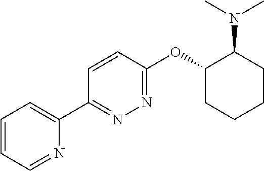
C1=CC=NC(C2=NN=C(OC3CCCCC3N(C)C)C=C2)=C1
